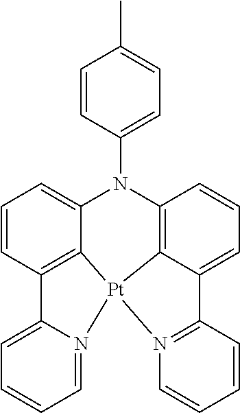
C12=CC=CC=N1[Pt]13C4=C2C=CC=C4N(C2=CC=C(C)C=C2)C2=C1C(=CC=C2)C1=N3C=CC=C1
